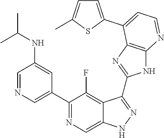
C1=NC=C(C2=NC=C3C(=C2F)C(C2=NC4=C(N2)N=CC=C4C2=CC=C(C)S2)=NN3)C=C1NC(C)C
